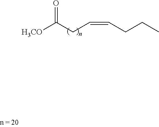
[H3CO]C(CC=CCCC)=O
